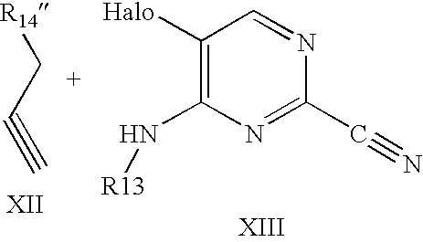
[R14]CC#C.C1([Halo])=C(N[R13])N=C(C#N)N=C1
